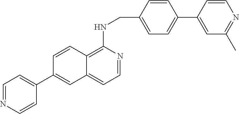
C1=NC=CC(C2=CC3=CC=NC(NCC4=CC=C(C5=CC(C)=NC=C5)C=C4)=C3C=C2)=C1
